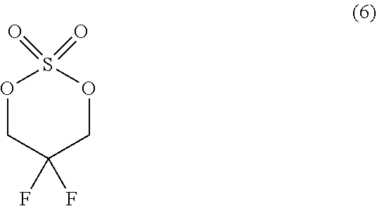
O1CC(F)(F)COS1(=O)=O
